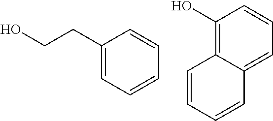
C1(CCO)=CC=CC=C1.C1(O)=C2C(=CC=C1)C=CC=C2
